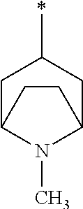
C1(*)CC2N(C)C(C1)CC2
